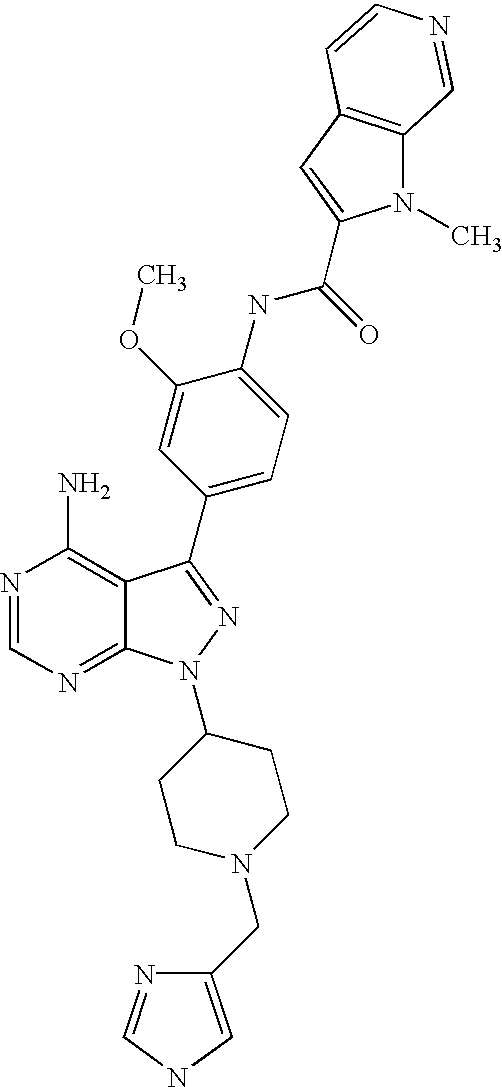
N1=CN=C2C(=C1N)C(C1=CC=C(NC(=O)C3=CC4=C(N3C)C=NC=C4)C(OC)=C1)=NN2C1CCN(CC2=CNC=N2)CC1
